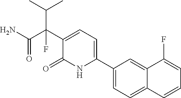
C(C(C1=CC=C(C2=CC=C3C(=C2)C(F)=CC=C3)NC1=O)(C(N)=O)F)(C)C
